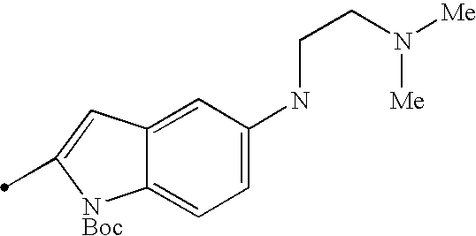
C12=CC(NCCN([Me])[Me])=CC=C1[NBoc]C(C)=C2
